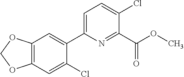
O(C)C(C1=NC(C2=CC3=C(OCO3)C=C2Cl)=CC=C1Cl)=O
